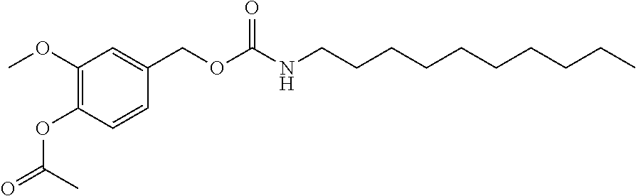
COC1=C(OC(=O)C)C=CC(COC(NCCCCCCCCCC)=O)=C1
